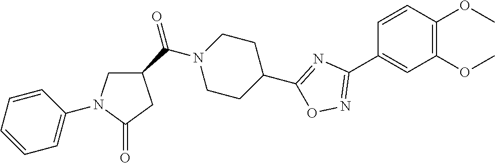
C1=CC(OC)=C(OC)C=C1C1=NOC(C2CCN(C(C3CN(C4=CC=CC=C4)C(=O)C3)=O)CC2)=N1
